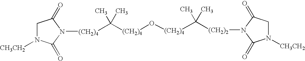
C([(CH2)4]O[(CH2)4]C(C)(C)[(CH2)2]N1C(=O)CN([CH3CH2])C1=O)(C)(C)[(CH2)4]N1C(=O)CN([CH3CH2])C1=O
